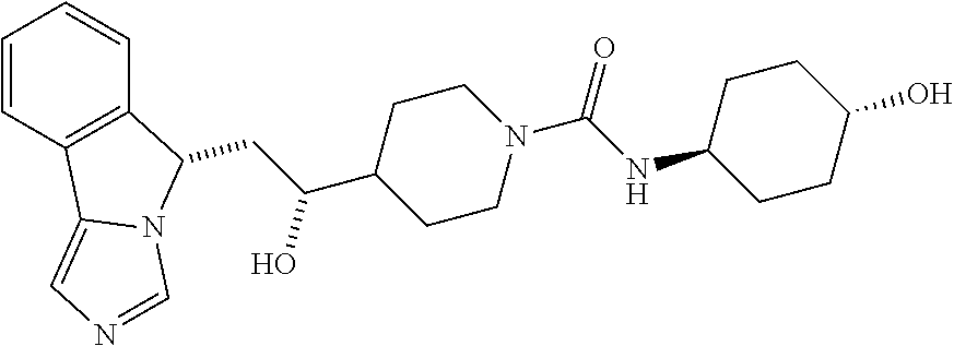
C1=CC2=C(C=C1)C(CC(C1CCN(C(=O)NC3CCC(O)CC3)CC1)O)N1C2=CN=C1
